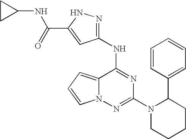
C12=CC=CN1N=C(N1CCCCC1C1=CC=CC=C1)N=C2NC1=NNC(C(NC2CC2)=O)=C1
